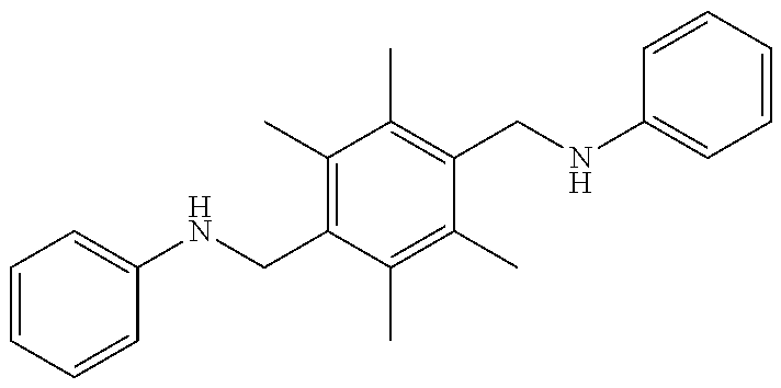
C1=CC=CC(NCC2=C(C)C(C)=C(CNC3=CC=CC=C3)C(C)=C2C)=C1
